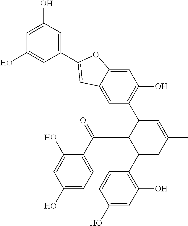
C1(C2=CC3=CC(C4C(C(=O)C5=CC=C(O)C=C5O)C(C5=C(O)C=C(O)C=C5)CC(C)=C4)=C(O)C=C3O2)=CC(O)=CC(O)=C1
